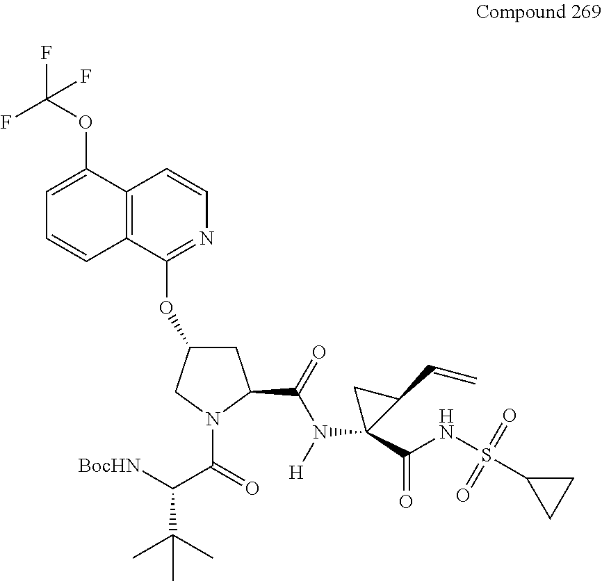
C12=C(C(OC3CC(C(=O)N(C4(C(NS(C5CC5)(=O)=O)=O)CC4C=C)[H])N(C(=O)C([BocHN])C(C)(C)C)C3)=NC=C1)C=CC=C2OC(F)(F)F
